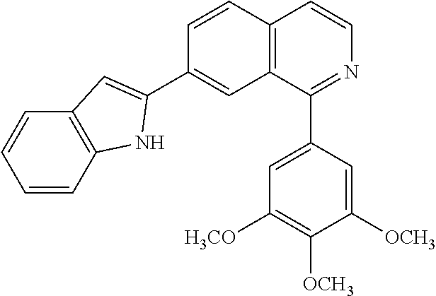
C1=CC2=C(C=C1)C=C(C1=CC3=C(C=CN=C3C3=CC([H3CO])=C([OCH3])C([OCH3])=C3)C=C1)N2
